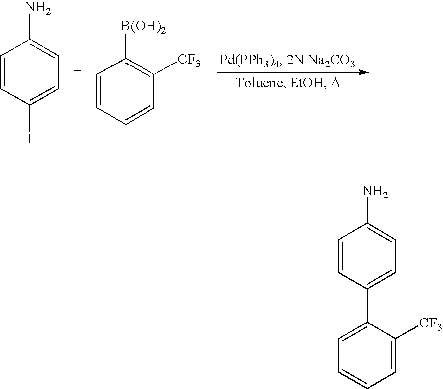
C1=CC(I)=CC=C1N.C1=CC=CC([CF3])=C1[B(OH)2].C1=C(C2=CC=C(N)C=C2)C([CF3])=CC=C1
